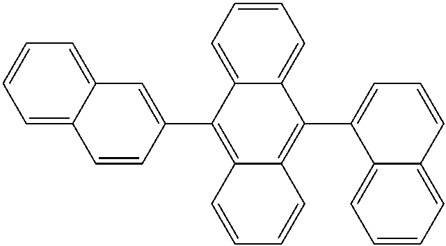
C1=C2C(=CC=C1)C(C1=CC=CC3=CC=CC=C13)=C1C(=C2C2=CC3=CC=CC=C3C=C2)C=CC=C1
